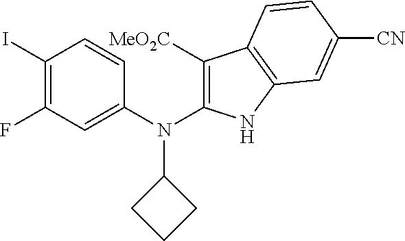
C1(I)=C(F)C=C(N(C2=C([MeO2C])C3=C(N2)C=C([CN])C=C3)C2CCC2)C=C1
